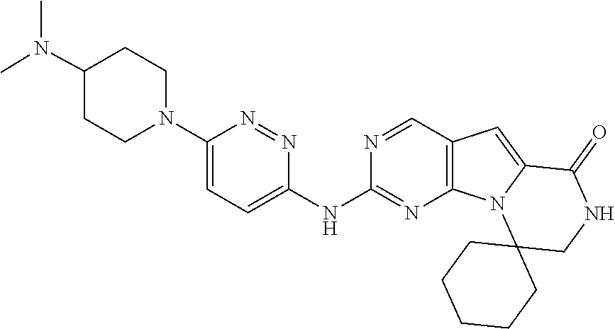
N(C1CCN(C2=CC=C(NC3=NC4=C(C=N3)C=C3N4C4(CNC3=O)CCCCC4)N=N2)CC1)(C)C
